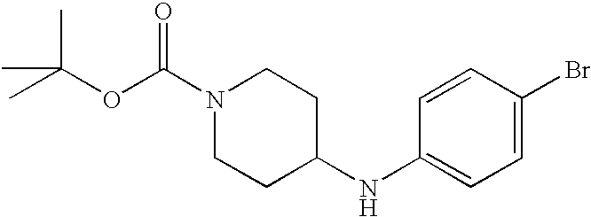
N1(C(OC(C)(C)C)=O)CCC(NC2=CC=C(Br)C=C2)CC1
